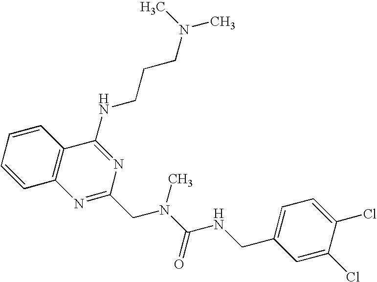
C1=CC2=C(C=C1)C(NCCCN(C)C)=NC(CN(C(=O)NCC1=CC=C(Cl)C(Cl)=C1)C)=N2
